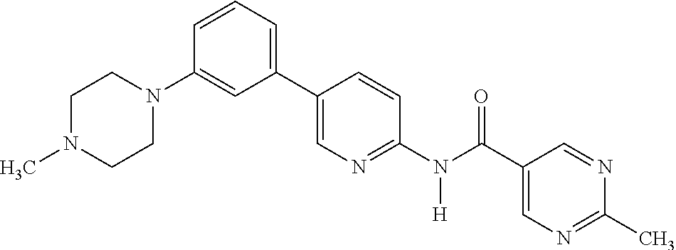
C1(C2=CN=C(N(C(C3=CN=C(C)N=C3)=O)[H])C=C2)=CC=CC(N2CCN(C)CC2)=C1
